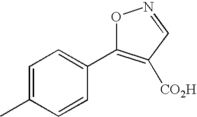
C1=C(C)C=CC(C2=C([CO2H])C=NO2)=C1
